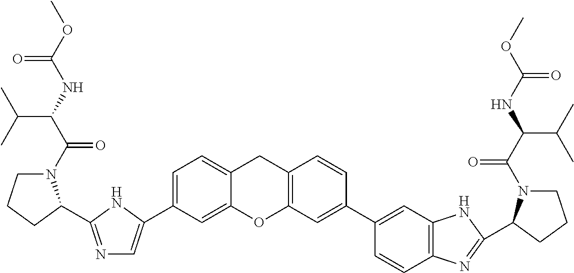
C1(C2=CN=C(C3N(C(=O)C(C(C)C)NC(=O)OC)CCC3)N2)=CC=C2CC3=C(C=C(C4=CC5=C(C=C4)N=C(C4N(C(=O)C(NC(=O)OC)C(C)C)CCC4)N5)C=C3)OC2=C1
